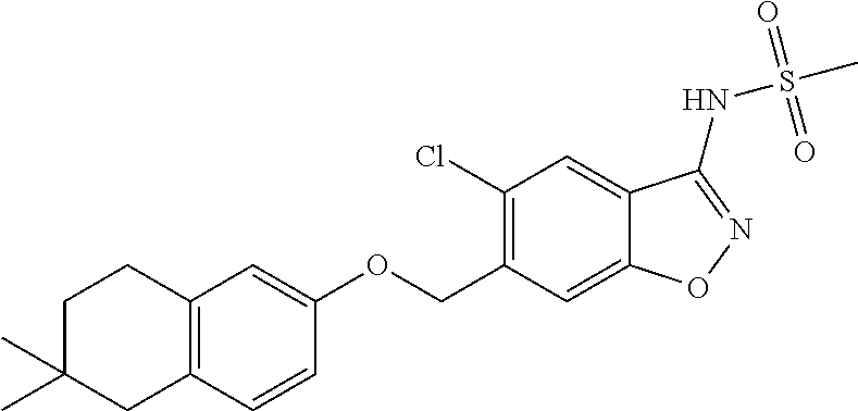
C(C1=C(Cl)C=C2C(=C1)ON=C2NS(C)(=O)=O)OC1=CC2=C(C=C1)CC(C)(C)CC2
